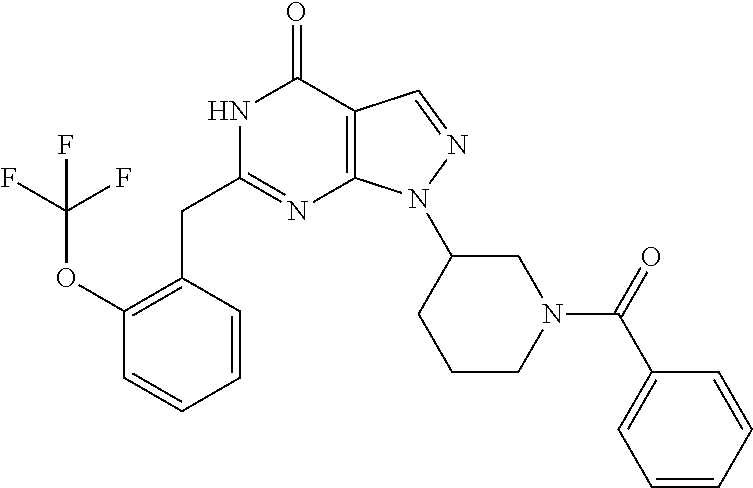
N1C(CC2=C(OC(F)(F)F)C=CC=C2)=NC2=C(C1=O)C=NN2C1CCCN(C(C2=CC=CC=C2)=O)C1
